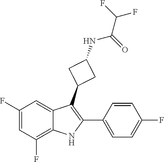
C1(F)=CC(F)=C2C(=C1)C(C1CC(NC(=O)C(F)F)C1)=C(C1=CC=C(F)C=C1)N2
